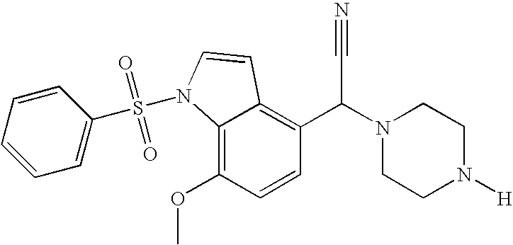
C1=CC(OC)=C2C(=C1C(N1CCN([H])CC1)C#N)C=CN2S(=O)(=O)C1=CC=CC=C1
